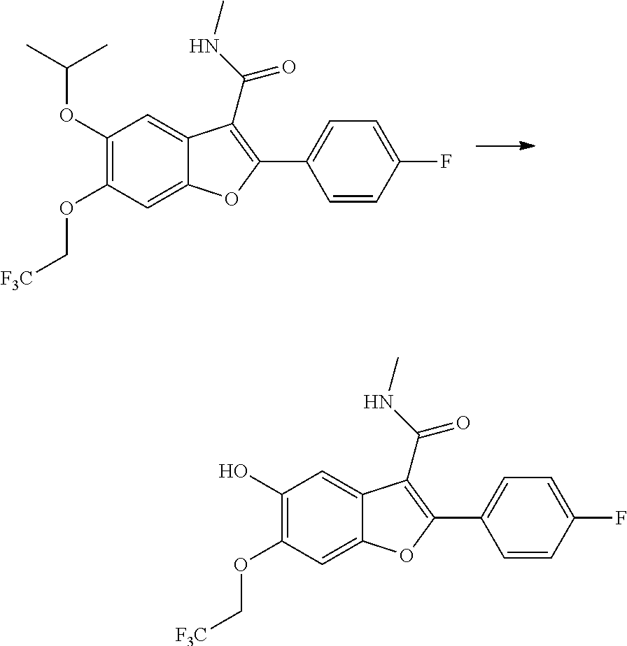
C1(OC(C)C)=C(OC[F3C])C=C2C(=C1)C(C(=O)NC)=C(C1=CC=C(F)C=C1)O2.C1(O)=C(OC[F3C])C=C2C(=C1)C(C(=O)NC)=C(C1=CC=C(F)C=C1)O2
